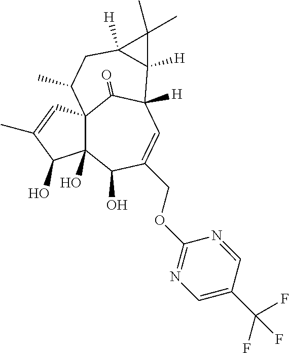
C123C(O)(C(O)C(COC4=NC=C(C(F)(F)F)C=N4)=CC([H])(C1=O)C1([H])C([H])(CC2C)C1(C)C)C(O)C(C)=C3
